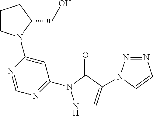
N1C=C(N2N=NC=C2)C(=O)N1C1=NC=NC(N2CCCC2CO)=C1
